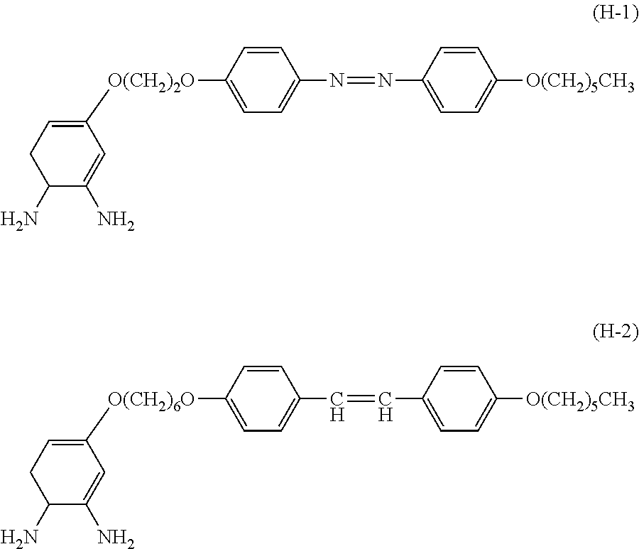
C1=CC([O(CH2)2O]C2=CCC(N)C(N)=C2)=CC=C1N=NC1=CC=C([O(CH2)5CH3])C=C1.C1=CC([O(CH2)6O]C2=CCC(N)C(N)=C2)=CC=C1C=CC1=CC=C([O(CH2)5CH3])C=C1
